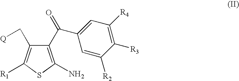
C1(C(C2=CC([R4])=C([R3])C([R2])=C2)=O)=C(N)SC([R1])=C1C[Q]
